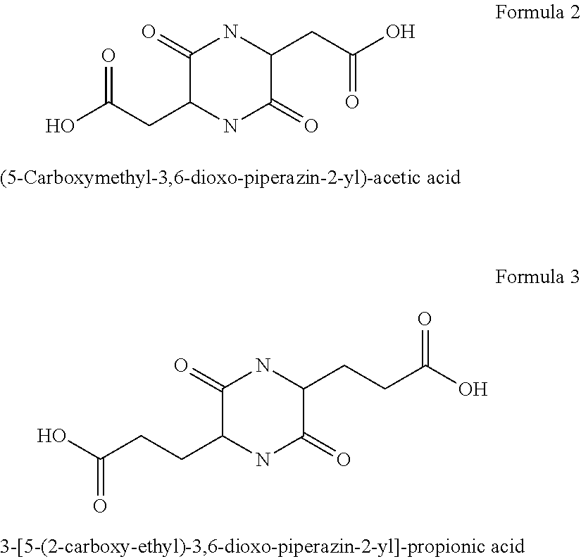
C1(=O)C(CC(O)=O)NC(=O)C(CC(O)=O)N1.C1(=O)C(CCC(O)=O)NC(=O)C(CCC(O)=O)N1
